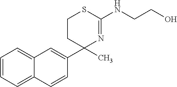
C1CC(C2=CC3=CC=CC=C3C=C2)(C)N=C(NCCO)S1
